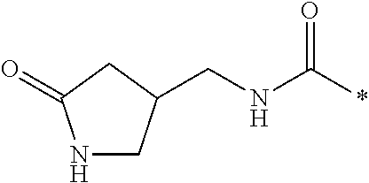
N(CC1CNC(=O)C1)C(*)=O
